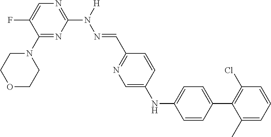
[H]N(C1=NC=C(F)C(N2CCOCC2)=N1)N=CC1=NC=C(NC2=CC=C(C3=C(Cl)C=CC=C3C)C=C2)C=C1
